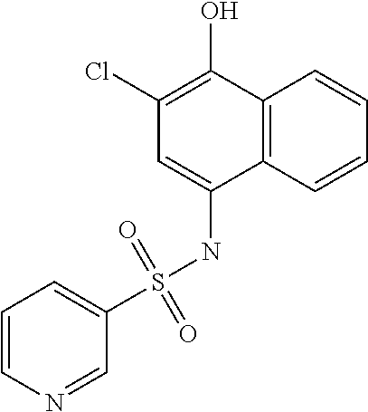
C12=C(C=CC=C1)C(NS(C1=CC=CN=C1)(=O)=O)=CC(Cl)=C2O
